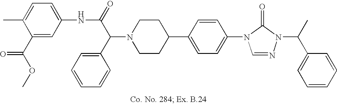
N1(C(C(=O)NC2=CC=C(C)C(C(OC)=O)=C2)C2=CC=CC=C2)CCC(C2=CC=C(N3C=NN(C(C)C4=CC=CC=C4)C3=O)C=C2)CC1
